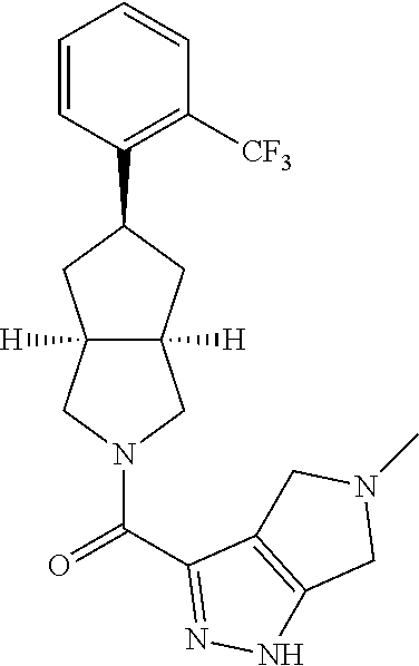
C1=CC(C2CC3([H])C([H])(C2)CN(C(=O)C2=NNC4=C2CN(C)C4)C3)=C([CF3])C=C1
